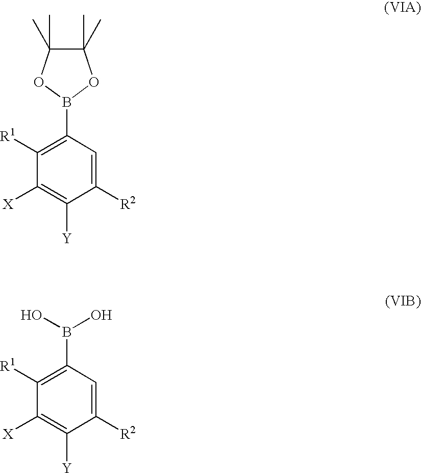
C1([R1])=C(B2OC(C)(C)C(C)(C)O2)C=C([R2])C([Y])=C1[X].C1([R1])=C(B(O)O)C=C([R2])C([Y])=C1[X]
